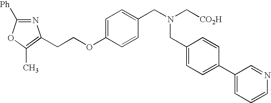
N1=C([Ph])OC(C)=C1CCOC1=CC=C(CN(C[CO2H])CC2=CC=C(C3=CC=CN=C3)C=C2)C=C1
